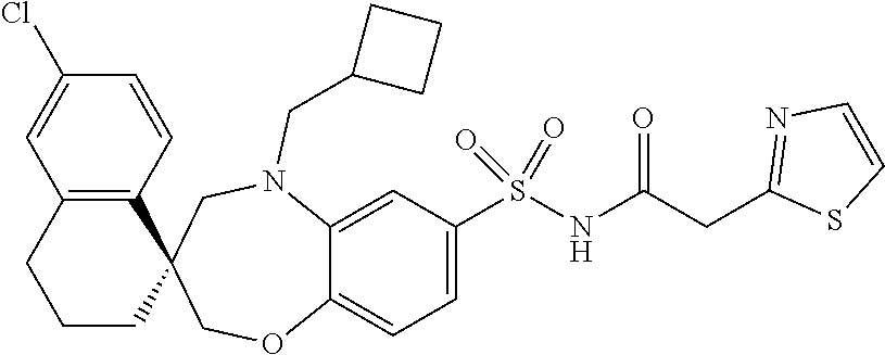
C1CC2(C3=C(C1)C=C(Cl)C=C3)COC1=CC=C(S(NC(CC3=NC=CS3)=O)(=O)=O)C=C1N(CC1CCC1)C2
